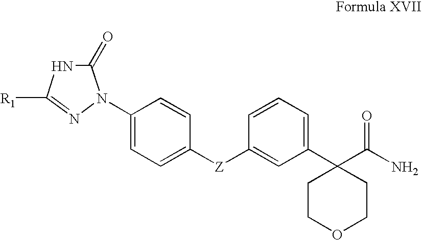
C1(=O)NC([R1])=NN1C1=CC=C([Z]C2=CC(C3(C(N)=O)CCOCC3)=CC=C2)C=C1
